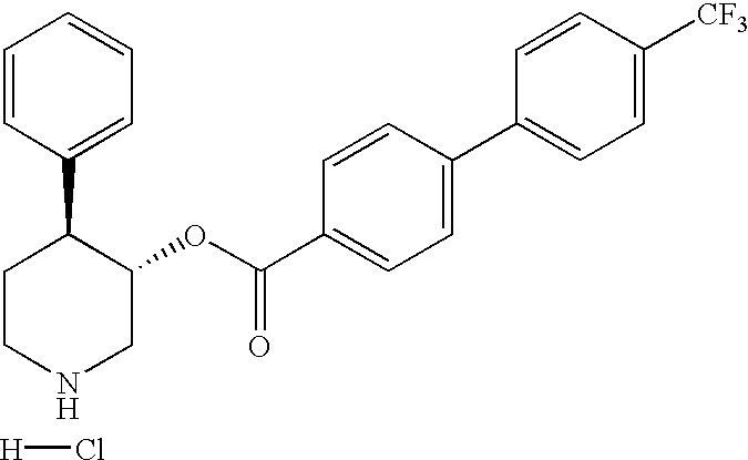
[H]Cl.C1CC(C2=CC=CC=C2)C(OC(C2=CC=C(C3=CC=C([CF3])C=C3)C=C2)=O)CN1
